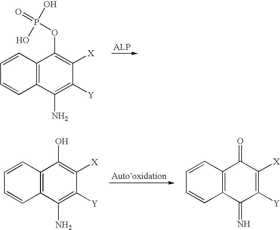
C12=C(C(N)=C([Y])C([X])=C1OP(=O)(O)O)C=CC=C2.C12=C(C(N)=C([Y])C([X])=C1O)C=CC=C2.C12=C(C(=N)C([Y])=C([X])C1=O)C=CC=C2
